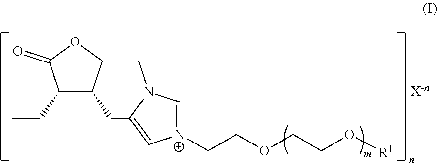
C1(CC2=C[N+](CCOCCO[R1])=CN2C)C(CC)C(=O)OC1
